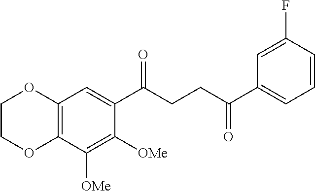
C12=C(C([OMe])=C([OMe])C(C(CCC(C3=CC=CC(F)=C3)=O)=O)=C1)OCCO2
